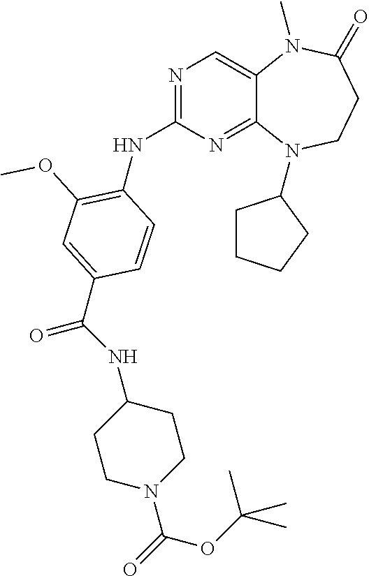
N1=C(NC2=C(OC)C=C(C(NC3CCN(C(=O)OC(C)(C)C)CC3)=O)C=C2)N=C2C(=C1)N(C)C(=O)CCN2C1CCCC1
